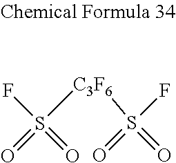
FS(=O)(=O)[C3F6]S(F)(=O)=O
